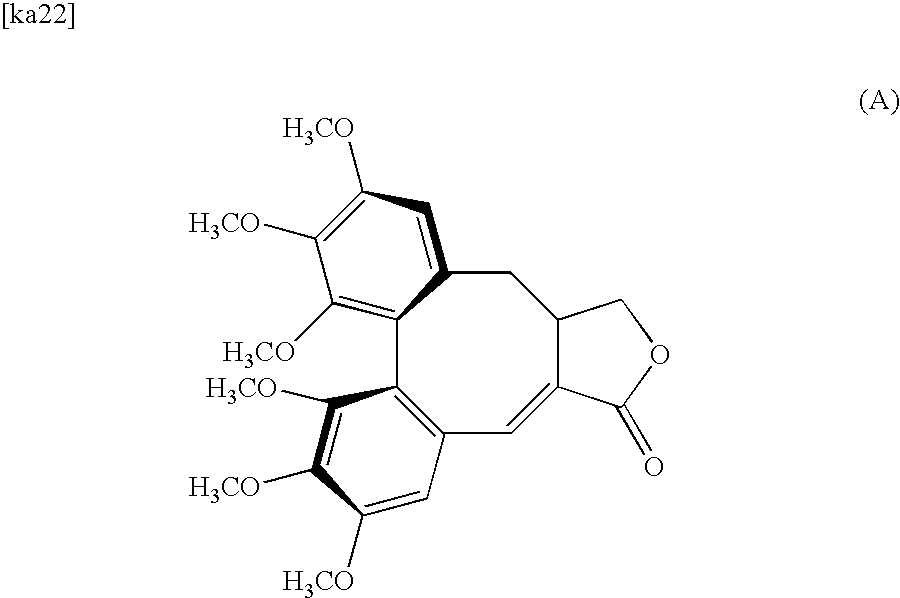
C12=C([H3CO])C([H3CO])=C([H3CO])C=C1CC1C(=CC3=C2C([H3CO])=C([H3CO])C([H3CO])=C3)C(=O)OC1
